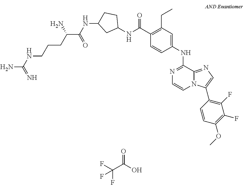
O=C(C(F)(F)F)O.N1=C(NC2=CC(CC)=C(C(NC3CCC(NC(C(CCCNC(N)=N)N)=O)C3)=O)C=C2)C2=NC=C(C3=C(F)C(F)=C(OC)C=C3)N2C=C1
